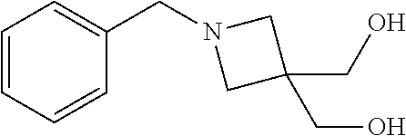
C1=CC=CC(CN2CC(CO)(CO)C2)=C1
